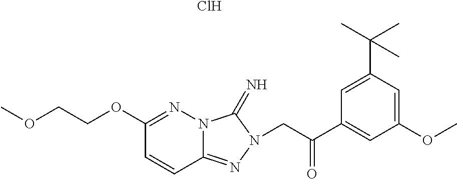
C12=NN(CC(C3=CC(OC)=CC(C(C)(C)C)=C3)=O)C(=N)N1N=C(OCCOC)C=C2.Cl
